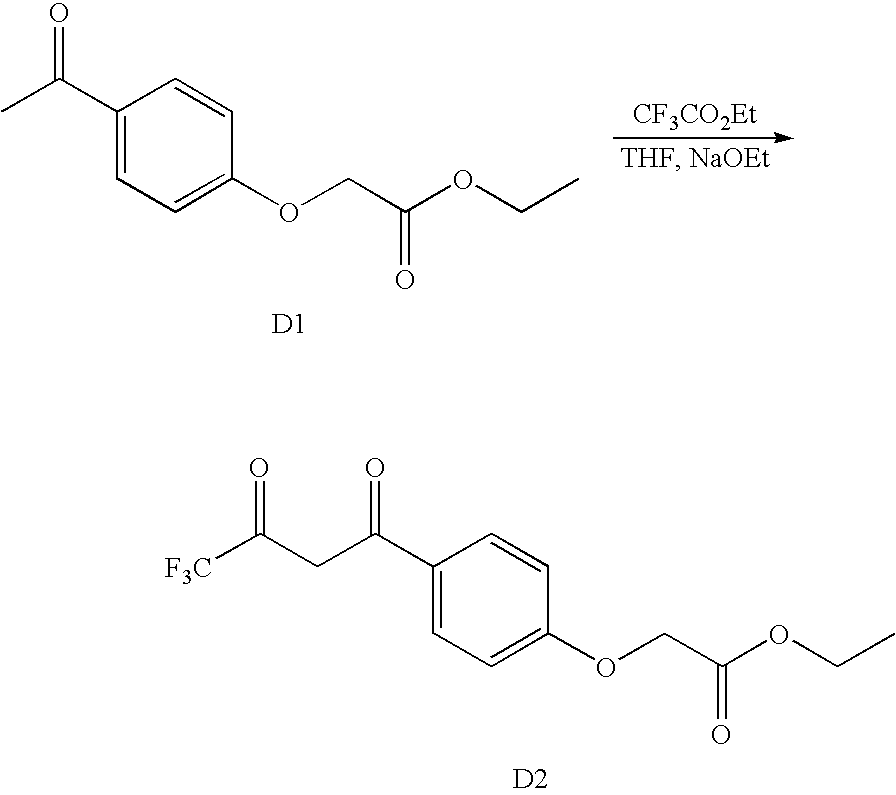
C1(C(C)=O)=CC=C(OCC(OCC)=O)C=C1.[CF3CO2Et].[D1].C1(C(CC([F3C])=O)=O)=CC=C(OCC(OCC)=O)C=C1.[D2]
